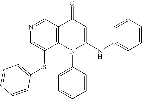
N1=CC2=C(C(SC3=CC=CC=C3)=C1)N(C1=CC=CC=C1)C(NC1=CC=CC=C1)=CC2=O
